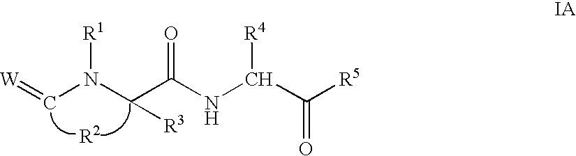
C(N(C(C(=O)NC(C(=O)[R5])[R4])[R3])[R1])=[W].[R2]
